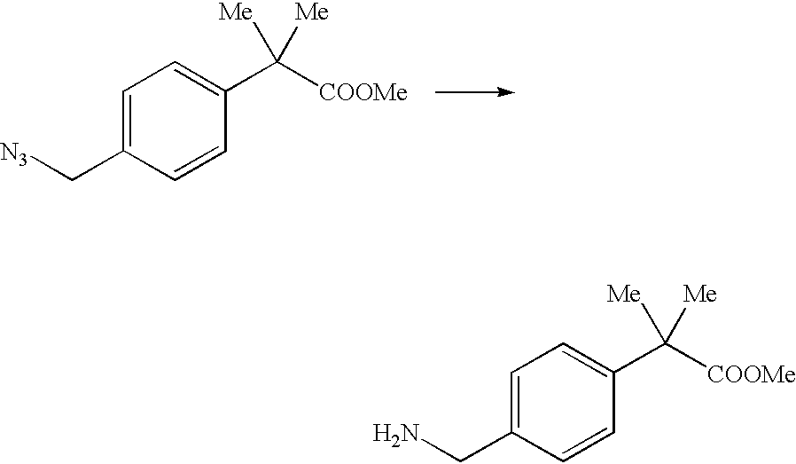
C1=C(C[N3])C=CC(C([COOMe])([Me])[Me])=C1.C1=C(CN)C=CC(C([COOMe])([Me])[Me])=C1
